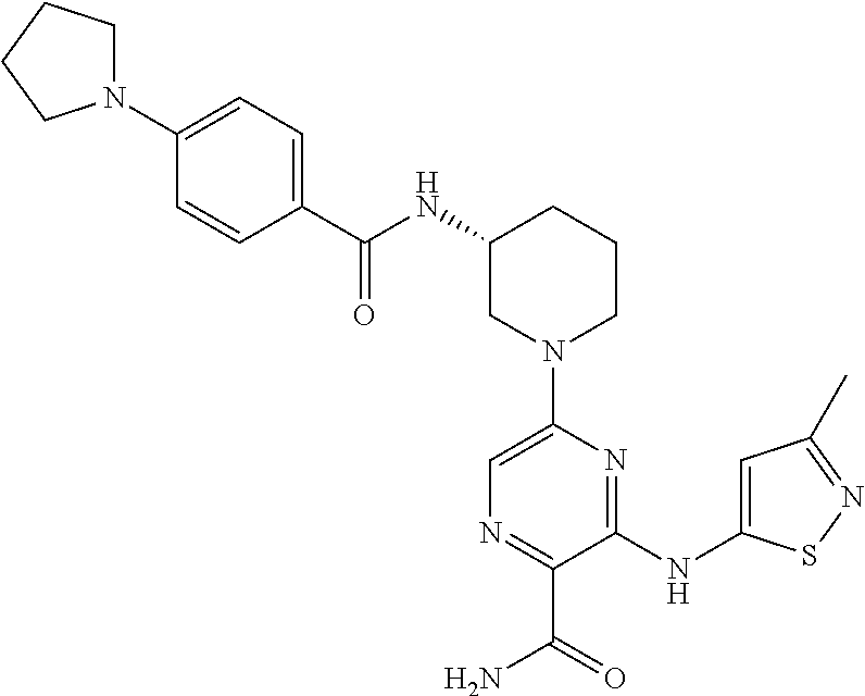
N(C1CN(C2=CN=C(C(=O)N)C(NC3=CC(C)=NS3)=N2)CCC1)C(=O)C1=CC=C(N2CCCC2)C=C1
